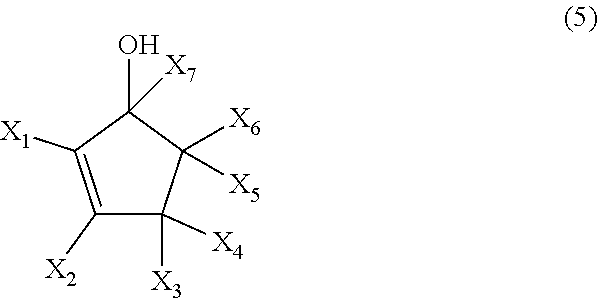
C1([X2])=C([X1])C(O)([X7])C([X5])([X6])C1([X3])[X4]
